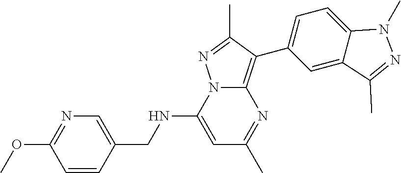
C1=C(NCC2=CN=C(OC)C=C2)N2C(=C(C3=CC=C4C(=C3)C(C)=NN4C)C(C)=N2)N=C1C
